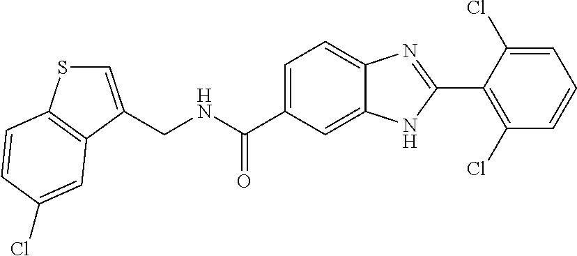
C(NC(C1=CC=C2C(=C1)NC(C1=C(Cl)C=CC=C1Cl)=N2)=O)C1=CSC2=C1C=C(Cl)C=C2
